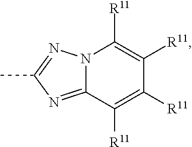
C12=NC(C)=NN1C([R11])=C([R11])C([R11])=C2[R11]
